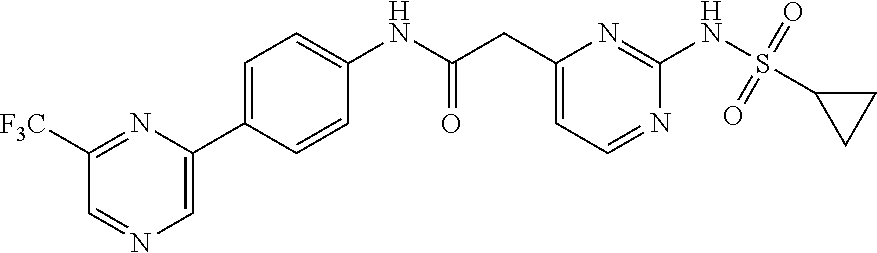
N1=CC([F3C])=NC(C2=CC=C(NC(=O)CC3=CC=NC(NS(C4CC4)(=O)=O)=N3)C=C2)=C1
